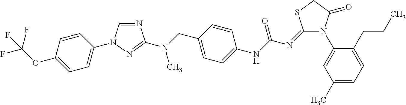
N1(C2=CC(C)=CC=C2CCC)C(=O)CSC1=NC(NC1=CC=C(CN(C2=NN(C3=CC=C(OC(F)(F)F)C=C3)C=N2)C)C=C1)=O
